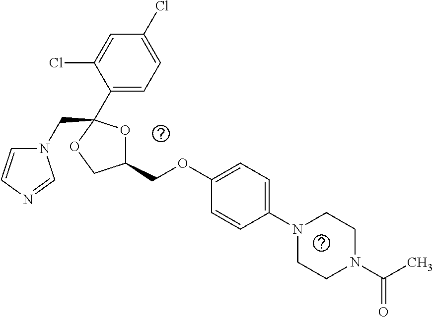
N1(CC2(C3=CC=C(Cl)C=C3Cl)OC(COC3=CC=C(N4CCN(C(C)=O)CC4)C=C3)CO2)C=CN=C1
